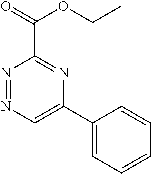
N1=NC=C(C2=CC=CC=C2)N=C1C(=O)OCC
